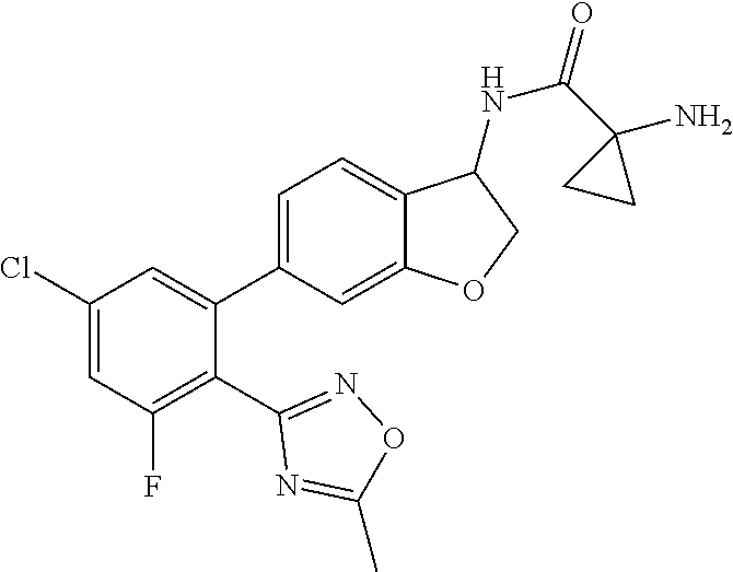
C1(Cl)=CC(F)=C(C2=NOC(C)=N2)C(C2=CC=C3C(=C2)OCC3NC(=O)C2(N)CC2)=C1
